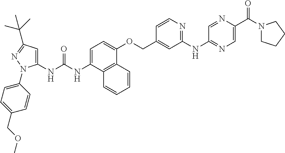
C1=C(NC(NC2=CC(C(C)(C)C)=NN2C2=CC=C(COC)C=C2)=O)C2=C(C(OCC3=CC(NC4=NC=C(C(N5CCCC5)=O)N=C4)=NC=C3)=C1)C=CC=C2
